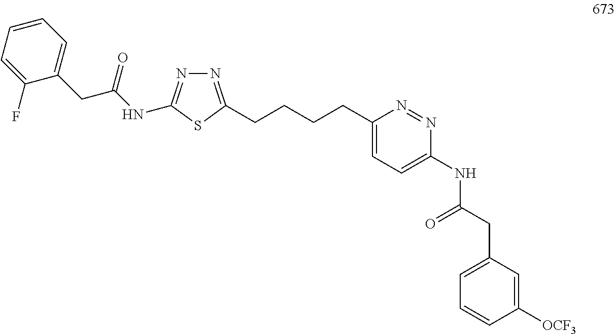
N1=C(CCCCC2=CC=C(NC(CC3=CC=CC([OCF3])=C3)=O)N=N2)SC(NC(CC2=CC=CC=C2F)=O)=N1
